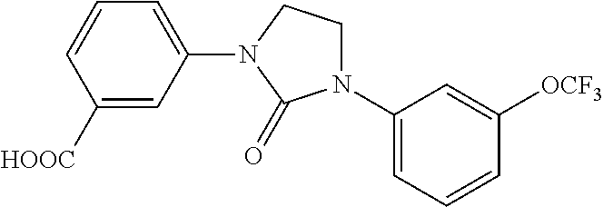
C1([HOOC])=CC(N2CCN(C3=CC=CC([OCF3])=C3)C2=O)=CC=C1
